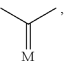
CC(C)=[M]
